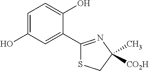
C1=C(O)C=C(C2=NC(C)([CO2H])CS2)C(O)=C1
